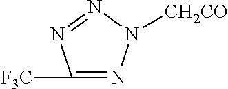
C1([F3C])=NN([CH2CO])N=N1
